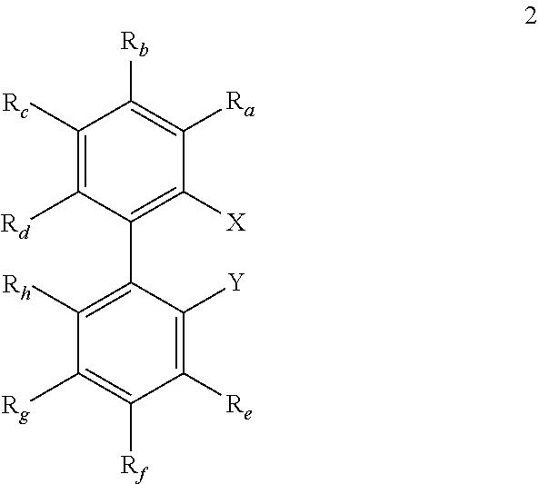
C1(C2=C([Rh])C([Rg])=C([Rf])C([Re])=C2[Y])=C([X])C([Ra])=C([Rb])C([Rc])=C1[Rd]
